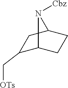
C1(C[OTs])C2CCC(C1)N2[Cbz]
